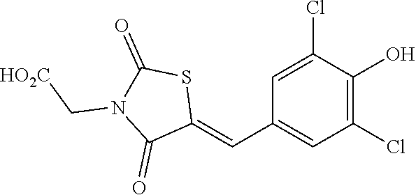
C1(Cl)=C(O)C(Cl)=CC(C=C2SC(=O)N(C[HO2C])C2=O)=C1
